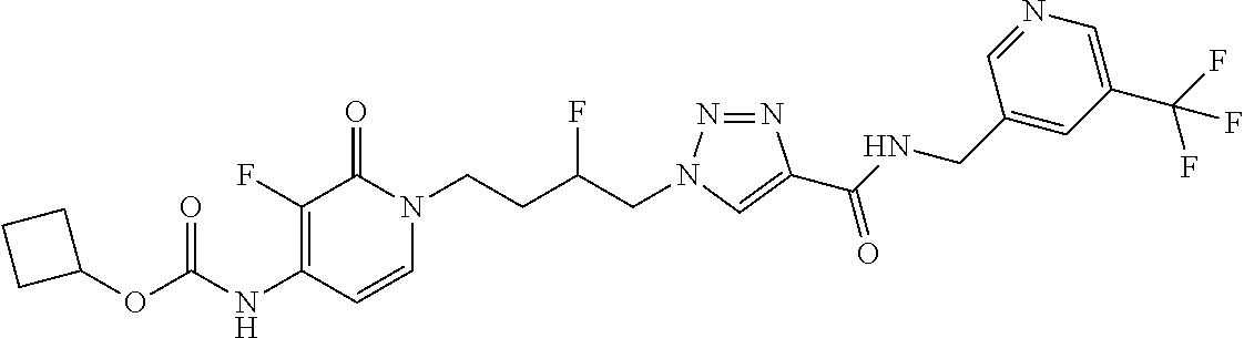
C1(NC(=O)OC2CCC2)=C(F)C(=O)N(CCC(CN2N=NC(C(NCC3=CC(C(F)(F)F)=CN=C3)=O)=C2)F)C=C1
